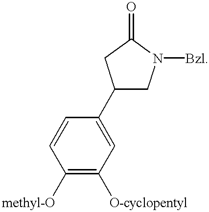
O=C1CC(C2=CC([O-cyclopentyl])=C([methyl-O])C=C2)CN1[Bzl]
